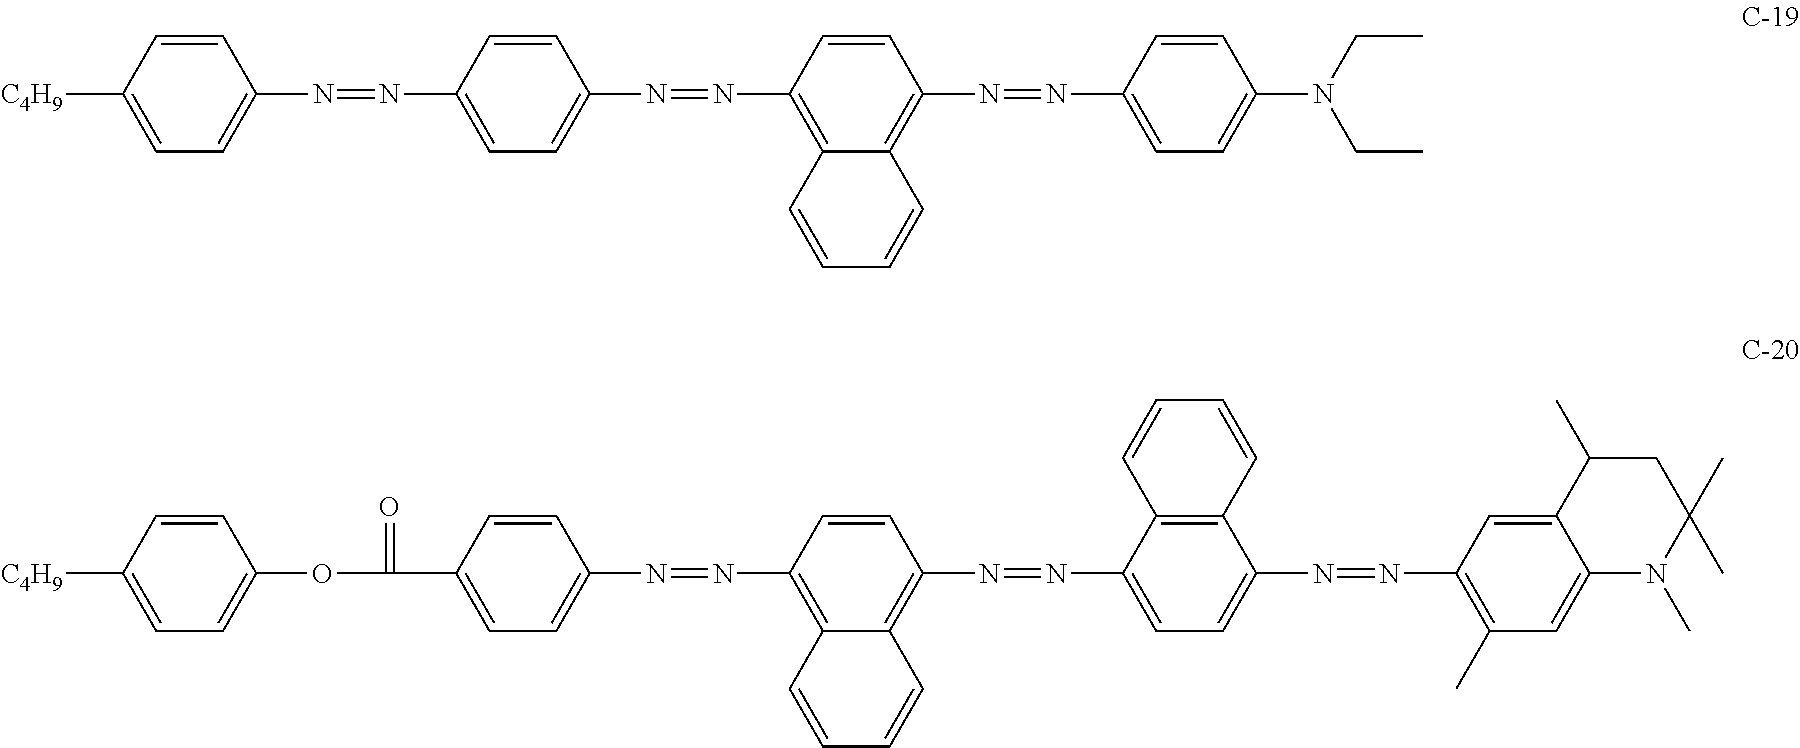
C1=CC([C4H9])=CC=C1N=NC1=CC=C(N=NC2=C3C(=C(N=NC4=CC=C(N(CC)CC)C=C4)C=C2)C=CC=C3)C=C1.C1=CC([C4H9])=CC=C1OC(C1=CC=C(N=NC2=C3C(=C(N=NC4=CC=C(N=NC5=C(C)C=C6C(=C5)C(C)CC(C)(C)N6C)C5=C4C=CC=C5)C=C2)C=CC=C3)C=C1)=O
